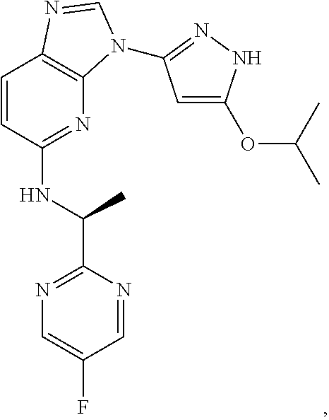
C1=CC(NC(C2=NC=C(F)C=N2)C)=NC2=C1N=CN2C1=NNC(OC(C)C)=C1
